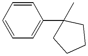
C1=CC=CC=C1C1(C)CCCC1
